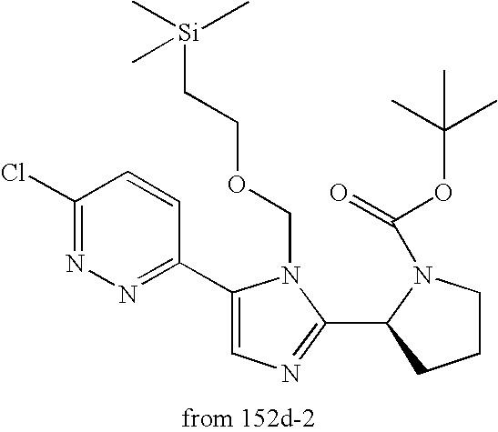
C1(C2=NN=C(Cl)C=C2)=CN=C(C2N(C(=O)OC(C)(C)C)CCC2)N1COCC[Si](C)(C)C
